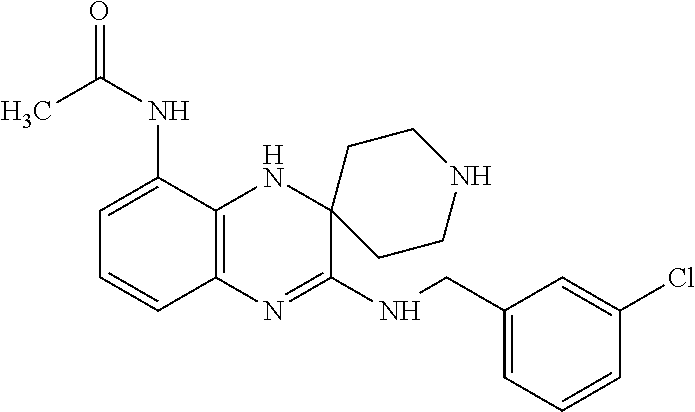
C12=C(N=C(NCC3=CC=CC(Cl)=C3)C3(N1)CCNCC3)C=CC=C2NC(=O)C
